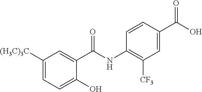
C1(O)=CC=C([(H3C)3C])C=C1C(NC1=C([CF3])C=C(C(O)=O)C=C1)=O
